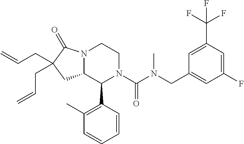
C1=C(C(F)(F)F)C=C(F)C=C1CN(C(N1C(C2=C(C)C=CC=C2)C2N(CC1)C(=O)C(CC=C)(CC=C)C2)=O)C
